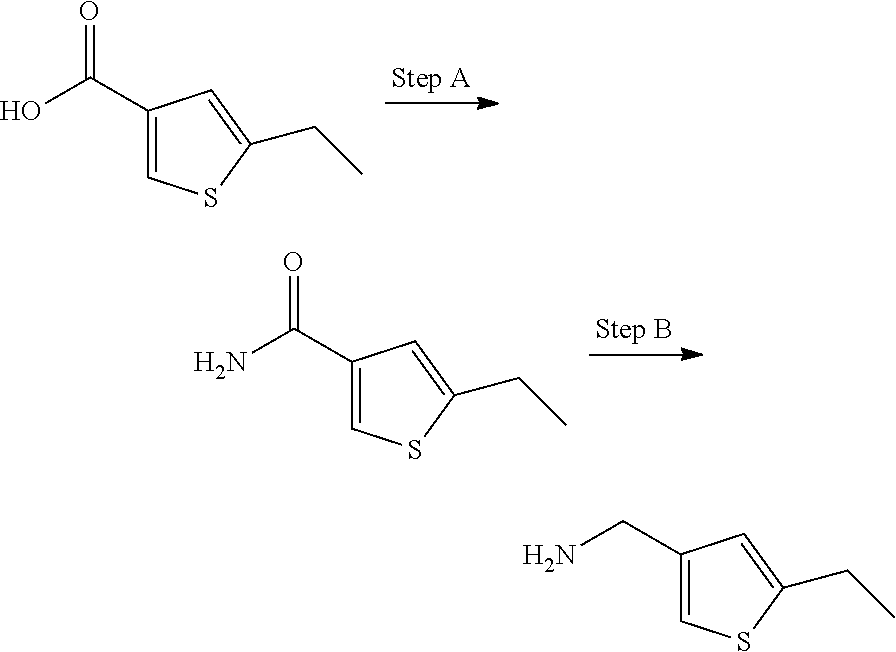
C1(C(O)=O)=CSC(CC)=C1.C1(C(N)=O)=CSC(CC)=C1.C1(CN)=CSC(CC)=C1
